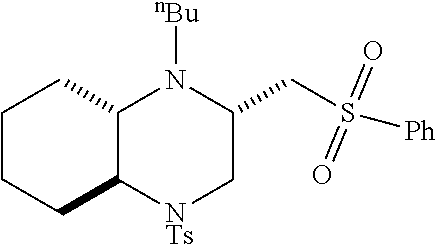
C1CCC2C(C1)N([nBu])C(CS([Ph])(=O)=O)C[NTs]2
